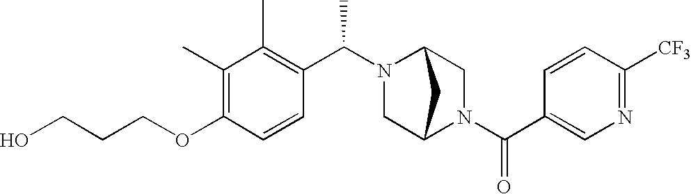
C(COC1=C(C)C(C)=C(C(N2C3CN(C(C4=CN=C([CF3])C=C4)=O)C(C2)C3)C)C=C1)CO
